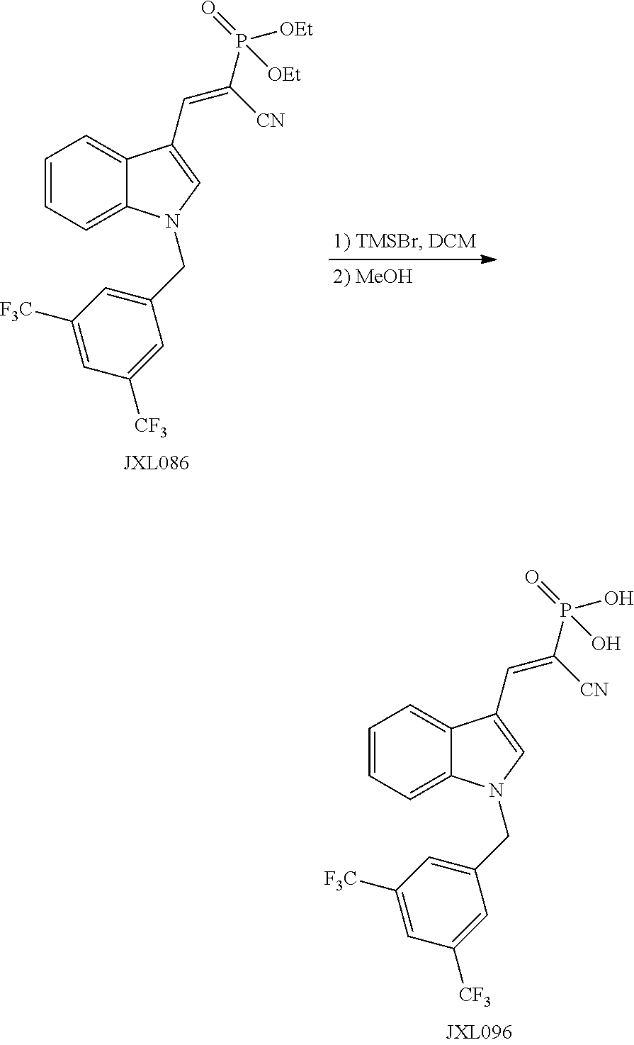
C1=CC=C2C(=C1)C(C=C(P(=O)([OEt])[OEt])[CN])=CN2CC1=CC([F3C])=CC([CF3])=C1.C1=CC=C2C(=C1)C(C=C(P(=O)(O)O)[CN])=CN2CC1=CC([F3C])=CC([CF3])=C1
